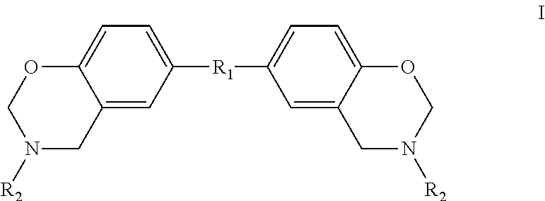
C1([R1]C2=CC=C3C(=C2)CN([R2])CO3)=CC=C2C(=C1)CN([R2])CO2
